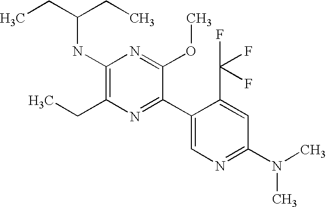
CCC(CC)NC1=C(CC)N=C(C2=CN=C(N(C)C)C=C2C(F)(F)F)C(OC)=N1
